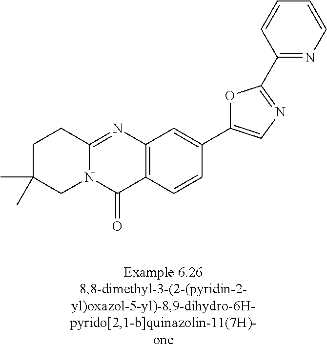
N12C(=NC3=C(C1=O)C=CC(C1=CN=C(C4=NC=CC=C4)O1)=C3)CCC(C)(C)C2
